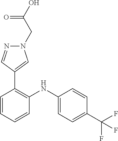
C1=CC(C(F)(F)F)=CC=C1NC1=C(C2=CN(CC(O)=O)N=C2)C=CC=C1
